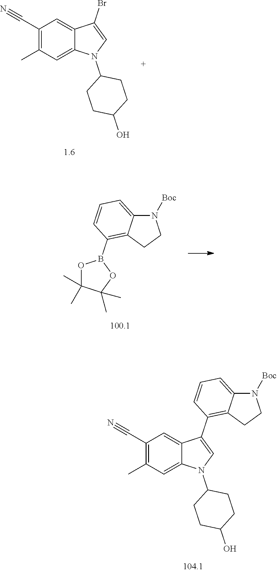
C1(C#N)=C(C)C=C2C(=C1)C(Br)=CN2C1CCC(O)CC1.C1(C#N)=C(C)C=C2C(=C1)C(C1=C3C(=CC=C1)N([Boc])CC3)=CN2C1CCC(O)CC1.N1([Boc])C2=CC=CC(B3OC(C)(C)C(C)(C)O3)=C2CC1
